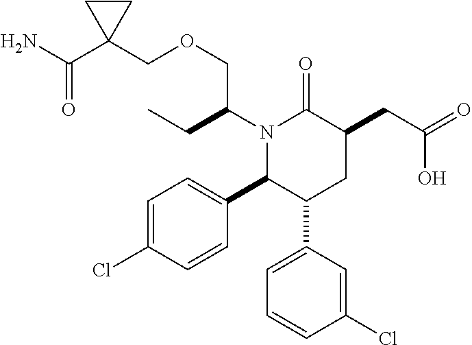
N1(C(CC)COCC2(C(N)=O)CC2)C(C2=CC=C(Cl)C=C2)C(C2=CC=CC(Cl)=C2)CC(CC(=O)O)C1=O
